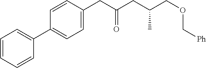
C1=CC=CC(C2=CC=C(CC(CC(COC[Ph])C)=O)C=C2)=C1
